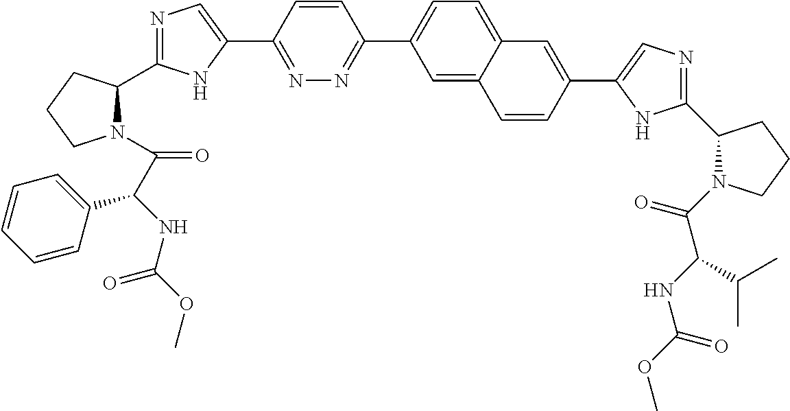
N1=C(C2=CN=C(C3N(C(C(C4=CC=CC=C4)NC(OC)=O)=O)CCC3)N2)C=CC(C2=CC=C3C(=C2)C=CC(C2=CN=C(C4N(C(C(NC(OC)=O)C(C)C)=O)CCC4)N2)=C3)=N1
